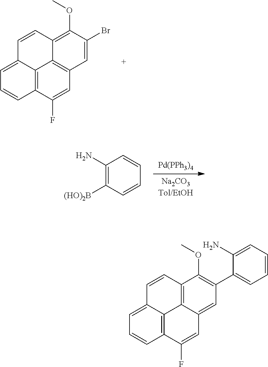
C12=C3C(F)=CC4=C1C(=C(OC)C(Br)=C4)C=CC2=CC=C3.[Pd(PPh3)4].C1(N)=C([(HO)2B])C=CC=C1.C12=C3C(F)=CC4=CC(C5=CC=CC=C5N)=C(OC)C(=C14)C=CC2=CC=C3
